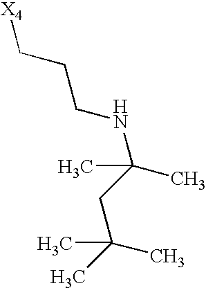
[X4]CCCNC(C)(C)CC(C)(C)C
